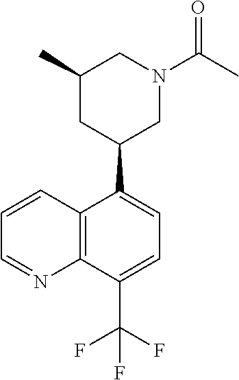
C12=C(C(C3CN(C(C)=O)CC(C)C3)=CC=C1C(F)(F)F)C=CC=N2
